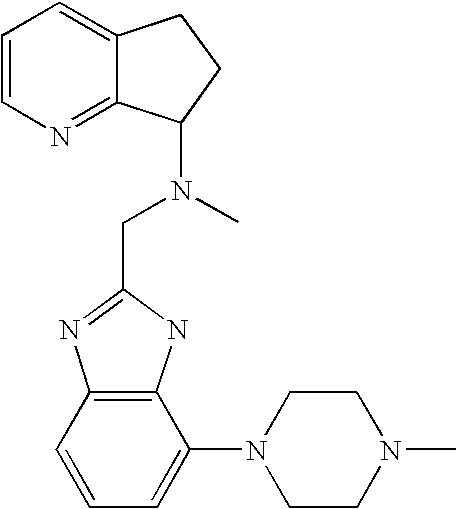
C1=CN=C2C(=C1)CCC2N(CC1=NC2=C(N1)C(N1CCN(C)CC1)=CC=C2)C
